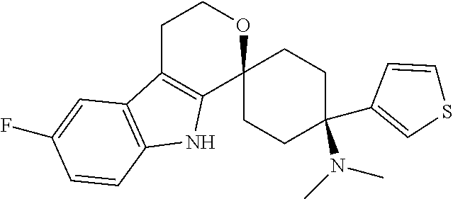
C1C2=C(C3(OC1)CCC(C1=CSC=C1)(N(C)C)CC3)NC1=C2C=C(F)C=C1
